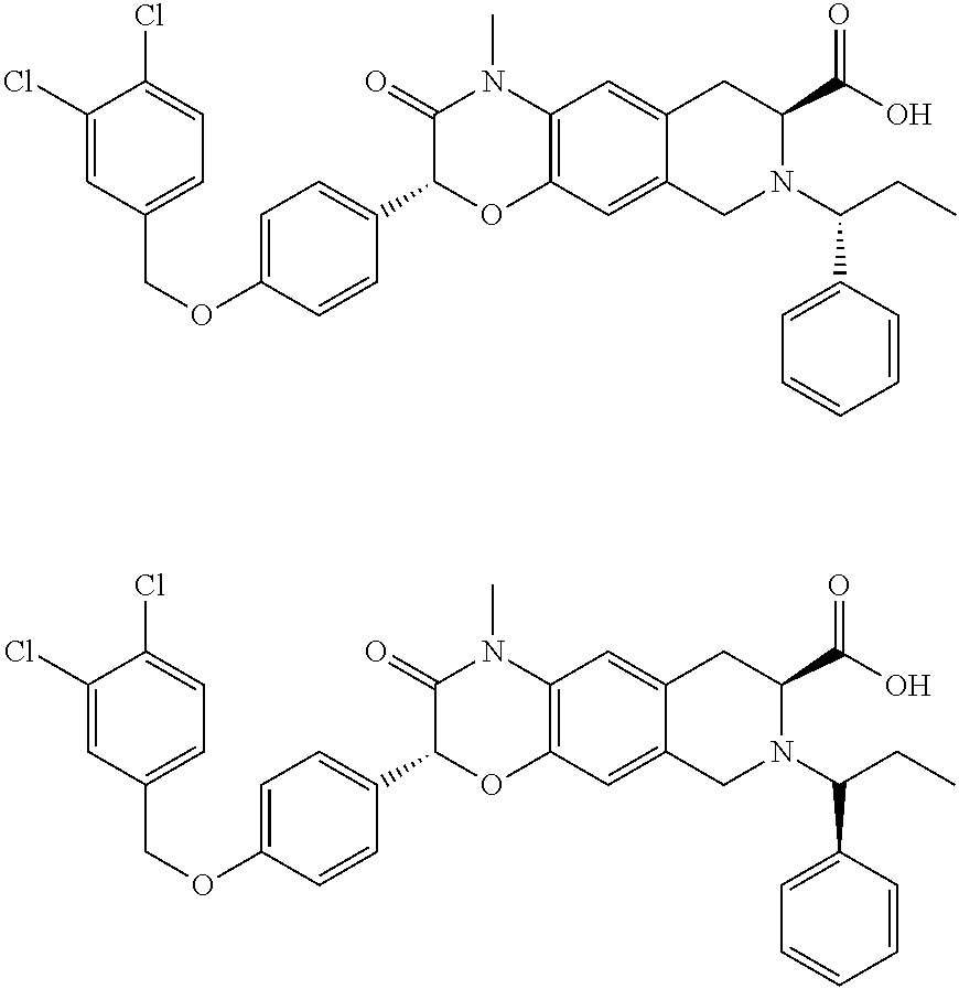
C1(Cl)=CC(COC2=CC=C(C3OC4=C(N(C)C3=O)C=C3C(=C4)CN(C(CC)C4=CC=CC=C4)C(C(O)=O)C3)C=C2)=CC=C1Cl.C1(Cl)=CC(COC2=CC=C(C3OC4=C(N(C)C3=O)C=C3C(=C4)CN(C(CC)C4=CC=CC=C4)C(C(O)=O)C3)C=C2)=CC=C1Cl
